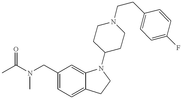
C1=C(CN(C(C)=O)C)C=C2C(=C1)CCN2C1CCN(CCC2=CC=C(F)C=C2)CC1
